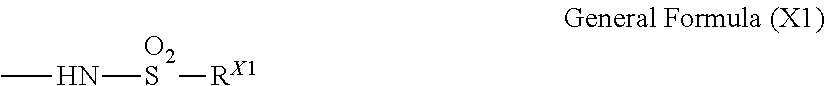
CN[O2S][RX1]
